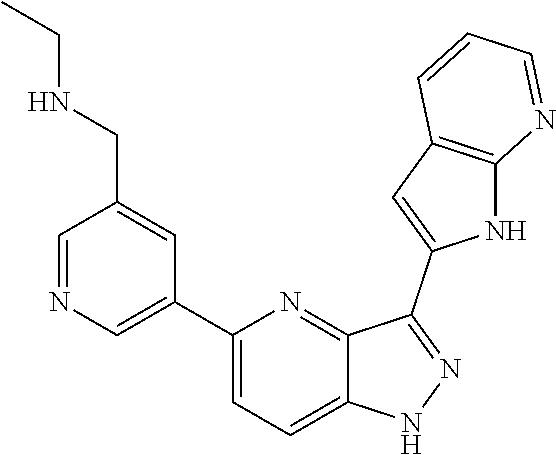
C1(C2=CN=CC(CNCC)=C2)=CC=C2C(=N1)C(C1=CC3=C(N1)N=CC=C3)=NN2
